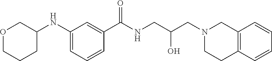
C1(NC2COCCC2)=CC=CC(C(NCC(CN2CCC3=C(C2)C=CC=C3)O)=O)=C1
